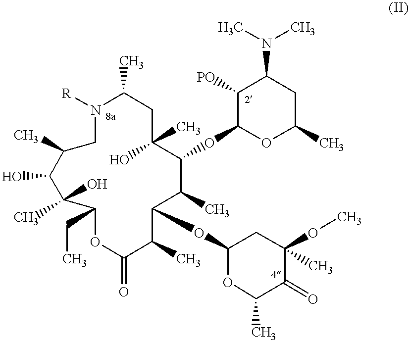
N1([R])CC(C)C(O)C(O)(C)C(CC)OC(=O)C(C)C(OC2OC(C)C(=O)C(OC)(C)C2)C(C)C(OC2OC(C)CC(N(C)C)C2[PO])C(C)(O)CC1C
